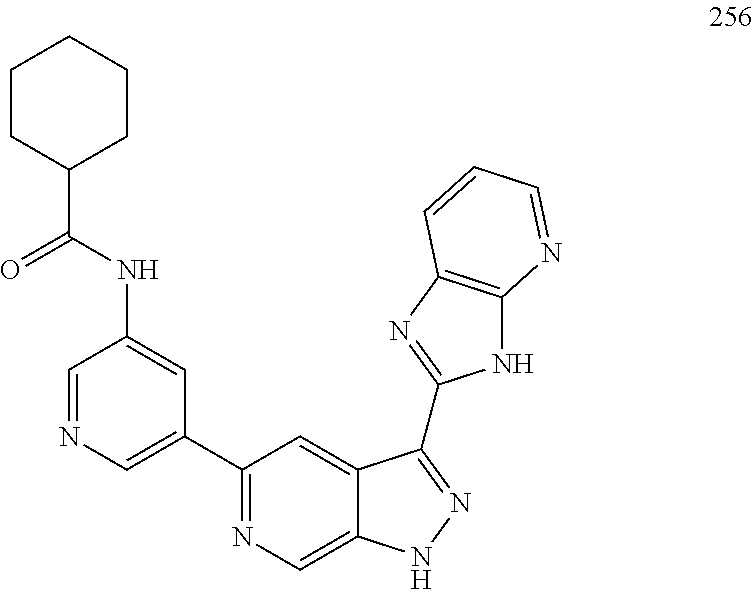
C1(C2=CN=CC(NC(=O)C3CCCCC3)=C2)=NC=C2C(=C1)C(C1=NC3=C(N1)N=CC=C3)=NN2
